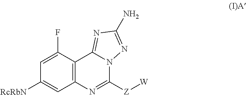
C12=C(N=C([Z][W])N3C1=NC(N)=N3)C=C([RcRbN])C=C2F
